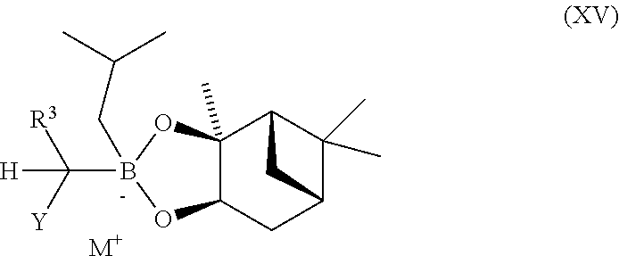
C12(C)C(CC3C(C)(C)C1C3)OB(C([Y])([R3])[H])(CC(C)C)O2.[M+]
